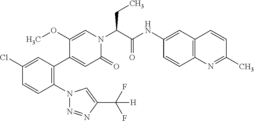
C1(Cl)=CC(C2=CC(=O)N(C(C(NC3=CC4=C(C=C3)N=C(C)C=C4)=O)CC)C=C2OC)=C(N2N=NC(C(F)(F)[H])=C2)C=C1
